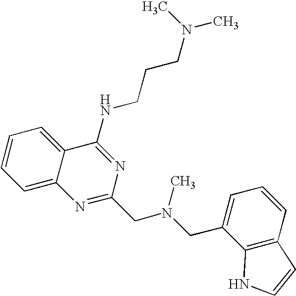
C1=C2C(=CC=C1)C(NCCCN(C)C)=NC(CN(CC1=CC=CC3=C1NC=C3)C)=N2
